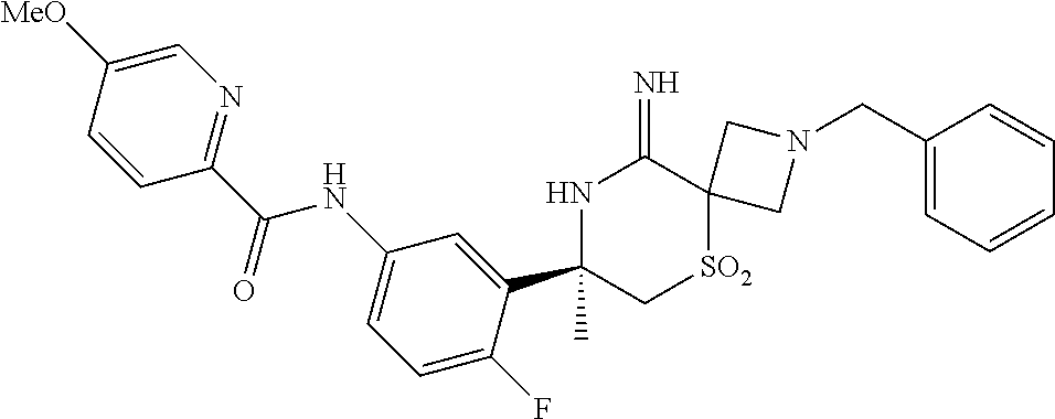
C1(C(=O)NC2=CC=C(F)C(C3(C)NC(=N)C4([SO2]C3)CN(CC3=CC=CC=C3)C4)=C2)=NC=C([MeO])C=C1
